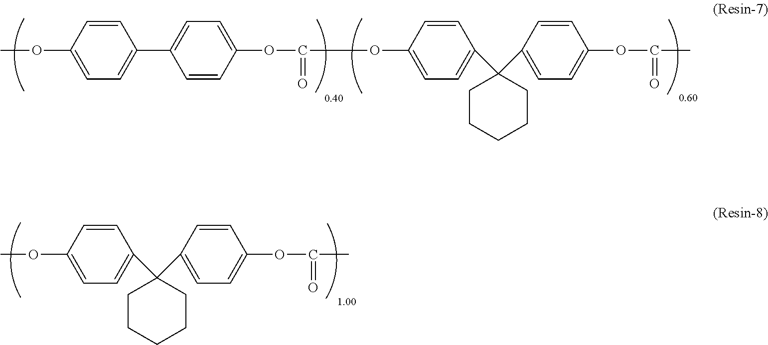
C1=CC(OC)=CC=C1C1=CC=C(OC(=O)OC2=CC=C(C3(C4=CC=C(OC(C)=O)C=C4)CCCCC3)C=C2)C=C1.O(C1=CC=C(C2(C3=CC=C(OC(C)=O)C=C3)CCCCC2)C=C1)C
